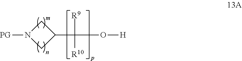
C1N([PG])CC1C(O[H])([R9])[R10]
